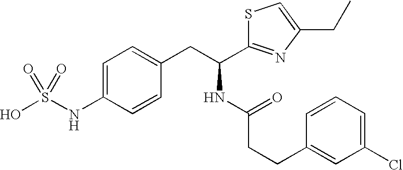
OS(NC1=CC=C(CC(NC(CCC2=CC(Cl)=CC=C2)=O)C2=NC(CC)=CS2)C=C1)(=O)=O
